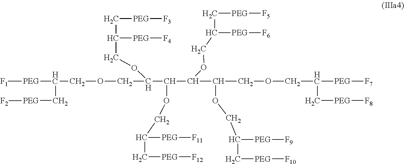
[F1][PEG]C(C[PEG][F2])COCC(C(C(OCC([PEG][F6])C[PEG][F5])C(COCC([PEG][F7])C[PEG][F8])OCC([PEG][F9])C[PEG][F10])OCC([PEG][F11])C[PEG][F12])OCC([PEG][F4])C[PEG][F3]
